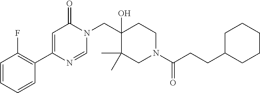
N1(CC2(O)C(C)(C)CN(C(=O)CCC3CCCCC3)CC2)C(=O)C=C(C2=C(F)C=CC=C2)N=C1
